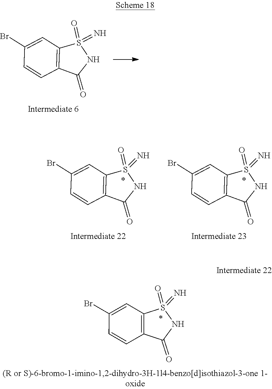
C12=C(C(=O)NS1(=O)=N)C=CC(Br)=C2.C12=C(C(=O)NS1(=O)=N)C=CC(Br)=C2.C12=C(C(=O)NS1(=O)=N)C=CC(Br)=C2.C12=C(C(=O)NS1(=O)=N)C=CC(Br)=C2
